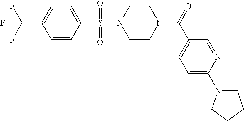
C1(C(F)(F)F)=CC=C(S(N2CCN(C(=O)C3=CC=C(N4CCCC4)N=C3)CC2)(=O)=O)C=C1
